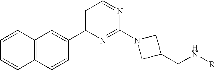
C12=C(C=CC(C3=CC=NC(N4CC(CN[R])C4)=N3)=C1)C=CC=C2
